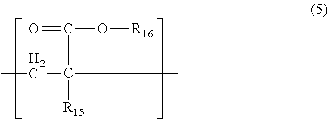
O=C(O[R16])C(C)(CC)[R15]
